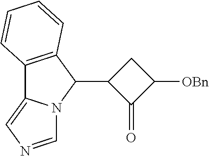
C12=C(C(C3C(=O)C([OBn])C3)N3C1=CN=C3)C=CC=C2
